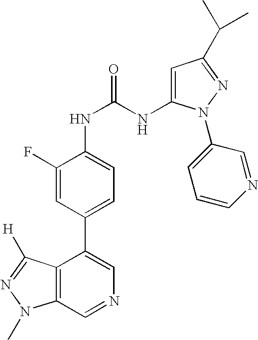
C12=C(C=NC=C1C1=CC=C(NC(NC3=CC(C(C)C)=NN3C3=CC=CN=C3)=O)C(F)=C1)N(C)N=C2[H]
